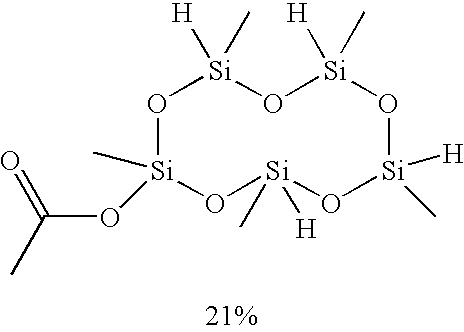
O1[Si](C)(OC(C)=O)O[Si](C)([H])O[Si]([H])(C)O[Si]([H])(C)O[Si]1([H])C
